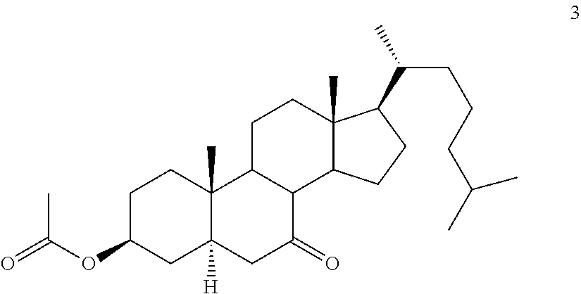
C1C2C(C3C(C)(C1)C(C(C)CCCC(C)C)CC3)C(=O)CC1([H])C2(C)CCC(OC(=O)C)C1
